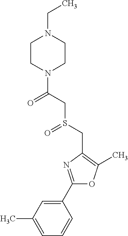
C1(C2=NC(CS(=O)CC(=O)N3CCN(CC)CC3)=C(C)O2)=CC(C)=CC=C1
